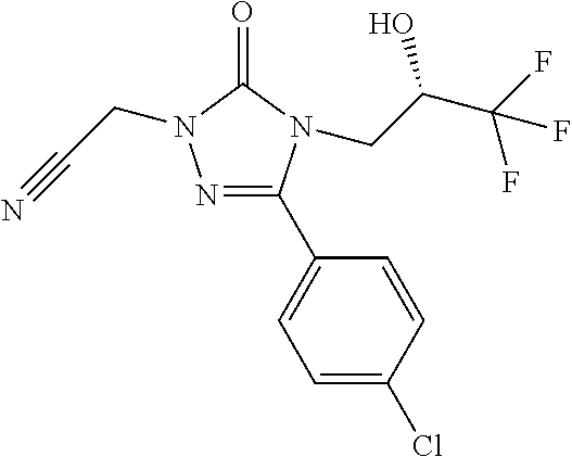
N1=C(C2=CC=C(Cl)C=C2)N(CC(C(F)(F)F)O)C(=O)N1CC#N
